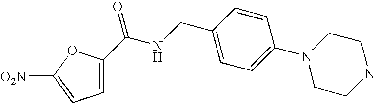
[O2N]C1=CC=C(C(NCC2=CC=C(N3CCNCC3)C=C2)=O)O1
